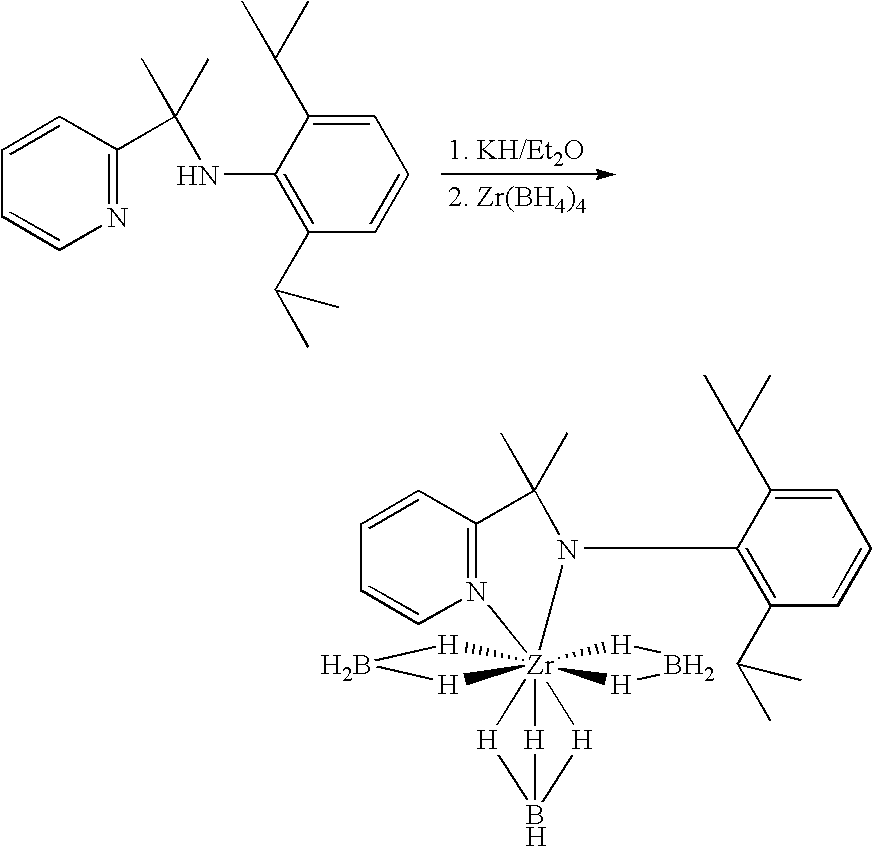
C1=CN=C(C(C)(C)NC2=C(C(C)C)C=CC=C2C(C)C)C=C1.C1=CN2=C(C=C1)C(C)(C)N(C1=C(C(C)C)C=CC=C1C(C)C)[Zr]21345([H]B[H]1)([H]B[H]3)[H]B([H]4)[H]5
